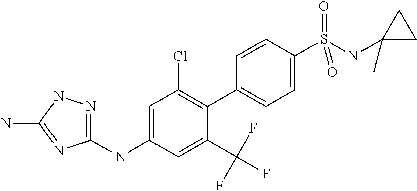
C1=C(NC2=NNC(N)=N2)C=C(C(F)(F)F)C(C2=CC=C(S(=O)(=O)NC3(C)CC3)C=C2)=C1Cl
